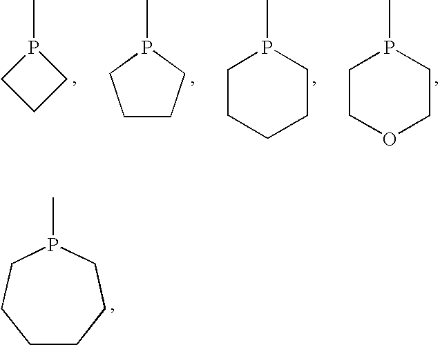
P1(C)CCOCC1.P1(C)CCCCC1.P1(C)CCCC1.P1(C)CCC1.P1(C)CCCCCC1
